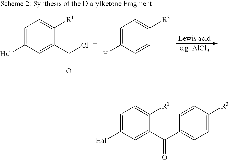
C1=C([Hal])C=C(C(Cl)=O)C([R1])=C1.C1=C([H])C=CC([R3])=C1.C1=C([Hal])C=C(C(C2=CC=C([R3])C=C2)=O)C([R1])=C1
